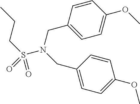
C1=CC(CN(CC2=CC=C(OC)C=C2)S(CCC)(=O)=O)=CC=C1OC
